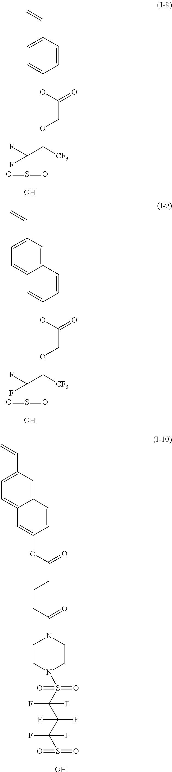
C=CC1=CC=C(OC(COC(C(F)(S(=O)(=O)O)F)[CF3])=O)C=C1.C12=CC(C=C)=CC=C1C=C(OC(COC(C(F)(S(=O)(=O)O)F)[CF3])=O)C=C2.C12=CC(C=C)=CC=C1C=C(OC(CCCC(=O)N1CCN(S(C(C(C(S(O)(=O)=O)(F)F)(F)F)(F)F)(=O)=O)CC1)=O)C=C2
